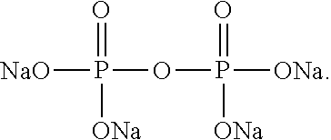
[NaO]P(OP([ONa])(=O)[ONa])(=O)[ONa]
